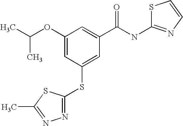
C1(OC(C)C)=CC(SC2=NN=C(C)S2)=CC(C(NC2=NC=CS2)=O)=C1
